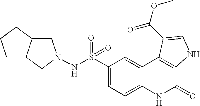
C1(S(=O)(=O)NN2CC3CCCC3C2)=CC=C2C(=C1)C1=C(C(=O)N2)NC=C1C(=O)OC
